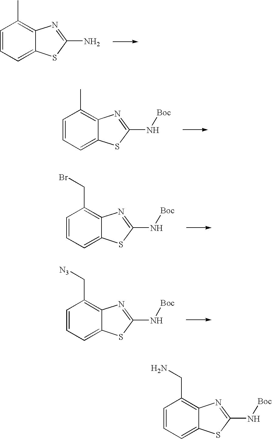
C1=CC=C2C(=C1C)N=C(N)S2.C1=CC=C2C(=C1C)N=C(N[Boc])S2.C1=CC=C2C(=C1CBr)N=C(N[Boc])S2.C1=CC=C2C(=C1C[N3])N=C(N[Boc])S2.C1=CC=C2C(=C1CN)N=C(N[Boc])S2
